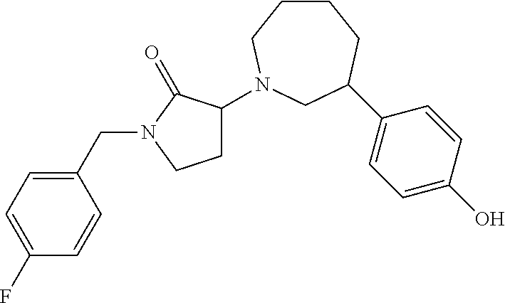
C1(CN2CCC(N3CCCCC(C4=CC=C(O)C=C4)C3)C2=O)=CC=C(F)C=C1
